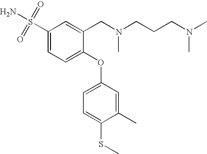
C1(S(N)(=O)=O)=CC=C(OC2=CC=C(SC)C(C)=C2)C(CN(C)CCCN(C)C)=C1
